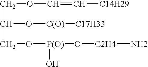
C(OC=C[C14H29])C(O[C(O)][C17H33])CO[P(O)](O[C2H4]N)O
